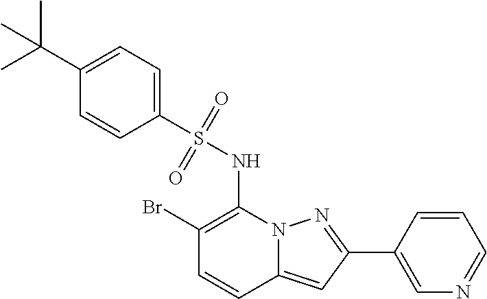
C1(Br)=C(NS(C2=CC=C(C(C)(C)C)C=C2)(=O)=O)N2C(=CC(C3=CN=CC=C3)=N2)C=C1
